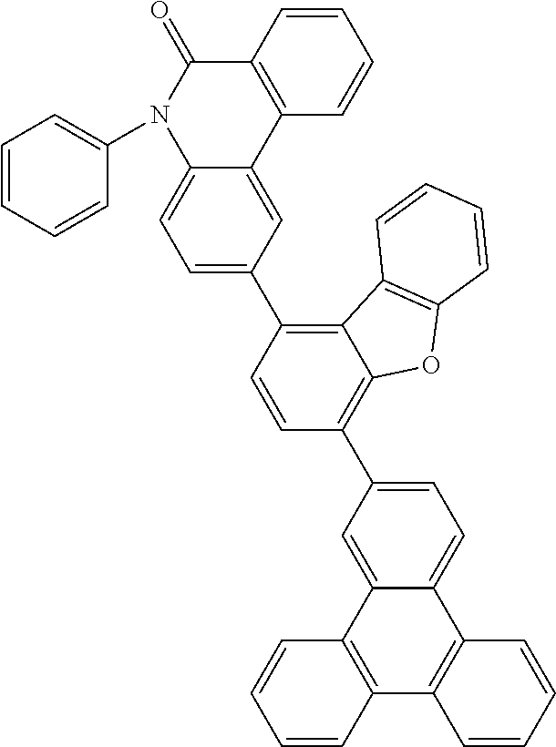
C1=C2C(=CC=C1C1=C3C(=C(C4=CC=C5C(=C4)C4=C(C(=O)N5C5=CC=CC=C5)C=CC=C4)C=C1)C1=C(O3)C=CC=C1)C1=C(C3=C2C=CC=C3)C=CC=C1
